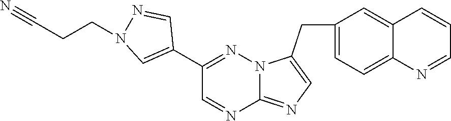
C1(C2=CN(CCC#N)N=C2)=NN2C(=NC=C2CC2=CC=C3C(=C2)C=CC=N3)N=C1
